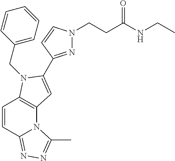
C1=CC2=NN=C(C)N2C2=C1N(CC1=CC=CC=C1)C(C1=NN(CCC(NCC)=O)C=C1)=C2
